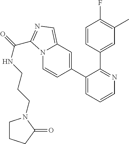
C1(C2=CC3=CN=C(C(=O)NCCCN4CCCC4=O)N3C=C2)=CC=CN=C1C1=CC(C)=C(F)C=C1
